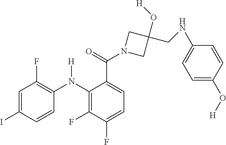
C1=C(I)C=CC(N(C2=C(F)C(F)=CC=C2C(=O)N2CC(O[H])(CNC3=CC=C(O[H])C=C3)C2)[H])=C1F
